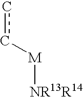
cc[M][NR13R14]
